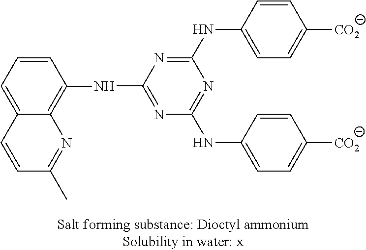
N(C1=NC(NC2=CC=C([CO2])C=C2)=NC(NC2=CC=C([CO2])C=C2)=N1)C1=C2C(=CC=C1)C=CC(C)=N2
